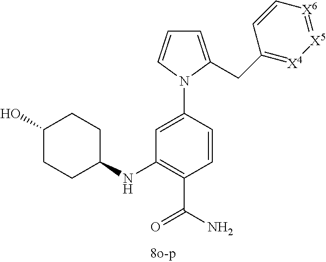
C1=C(CC2=[X4][X5]=[X6]C=C2)N(C2=CC(NC3CCC(O)CC3)=C(C(N)=O)C=C2)C=C1
